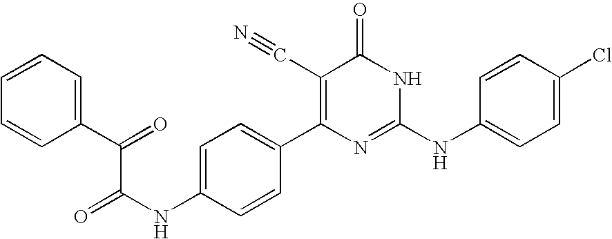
C1=CC(C2=C(C#N)C(=O)NC(NC3=CC=C(Cl)C=C3)=N2)=CC=C1NC(C(C1=CC=CC=C1)=O)=O
